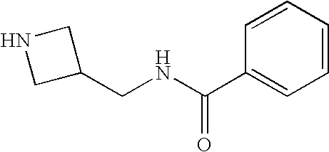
C1=CC(C(NCC2CNC2)=O)=CC=C1
